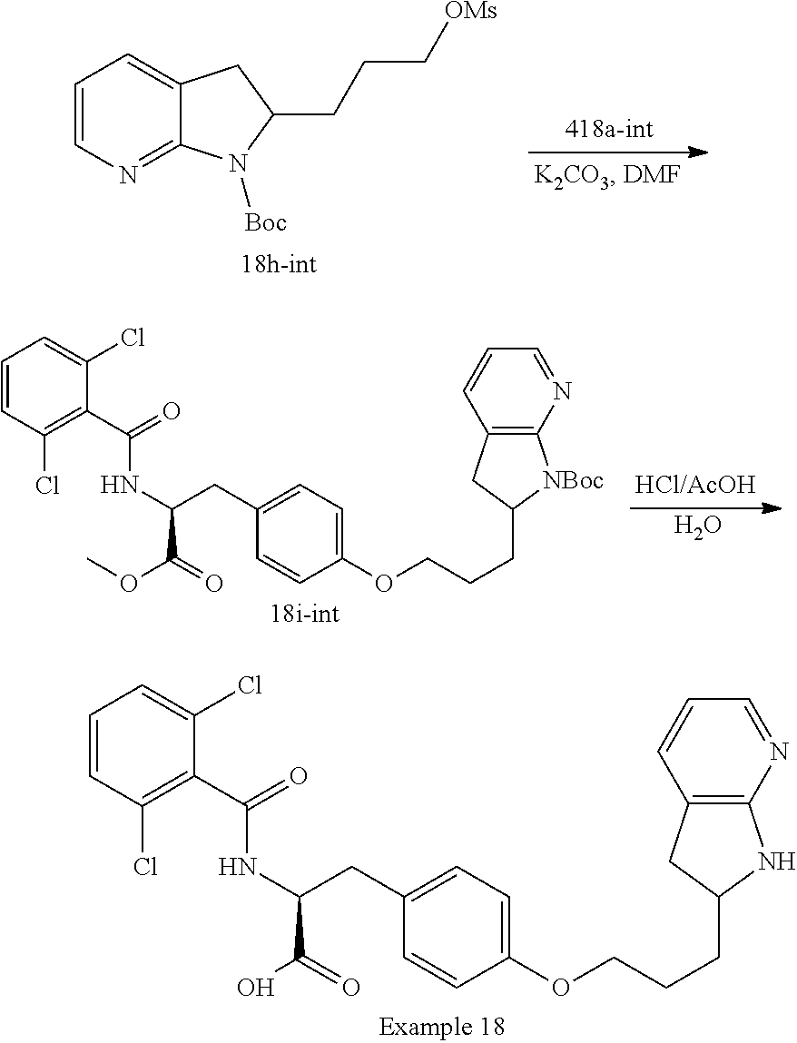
C1=CN=C2C(=C1)CC(CCC[OMs])N2[Boc].C1=CC(Cl)=C(C(=O)NC(C(=O)OC)CC2=CC=C(OCCCC3[NBoc]C4=C(C3)C=CC=N4)C=C2)C(Cl)=C1.O.C1=CC(Cl)=C(C(=O)NC(C(=O)O)CC2=CC=C(OCCCC3NC4=C(C3)C=CC=N4)C=C2)C(Cl)=C1
